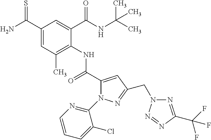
C1(C(N)=S)=CC(C)=C(NC(C2=CC(CN3N=C(C(F)(F)F)N=N3)=NN2C2=NC=CC=C2Cl)=O)C(C(NC(C)(C)C)=O)=C1
